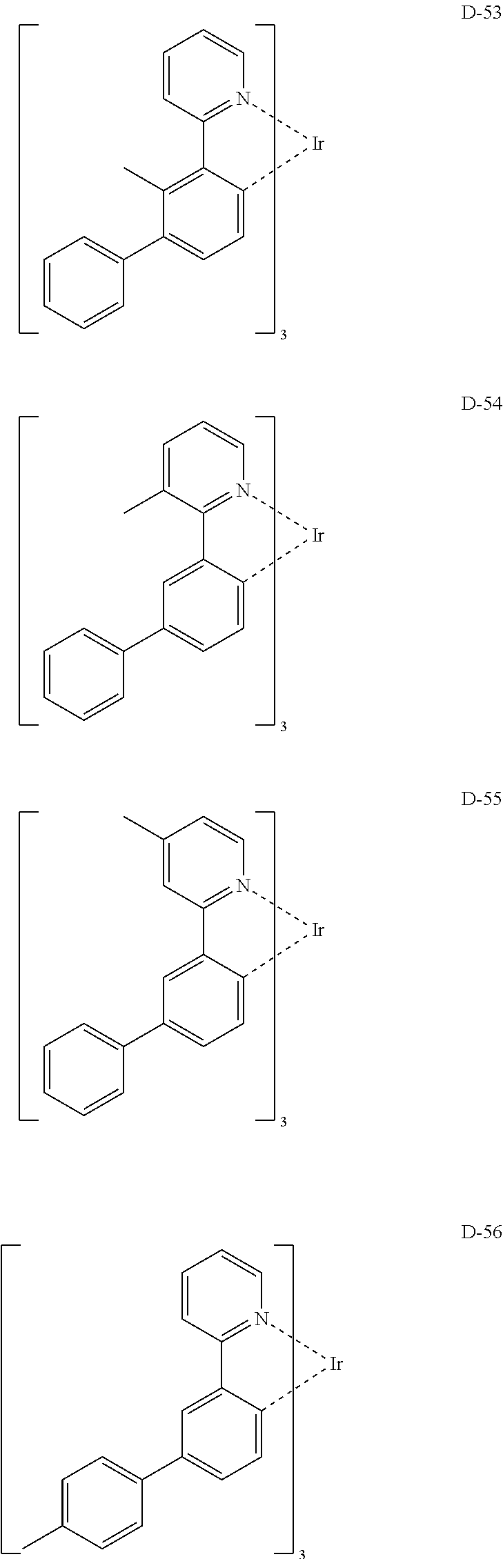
C1=CN2=C(C=C1)C1=C(C)C(C3=CC=CC=C3)=CC=C1[Ir]2.C1=CN2=C(C(C)=C1)C1=CC(C3=CC=CC=C3)=CC=C1[Ir]2.C1=CN2=C(C=C1C)C1=CC(C3=CC=CC=C3)=CC=C1[Ir]2.C1=CN2=C(C=C1)C1=CC(C3=CC=C(C)C=C3)=CC=C1[Ir]2
